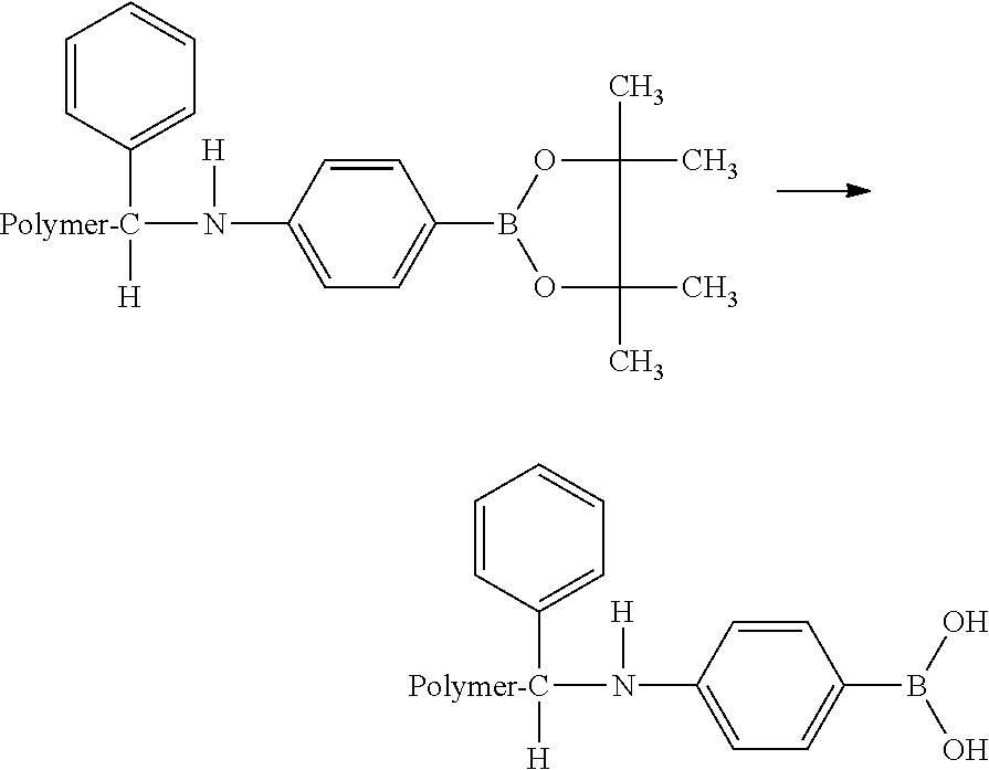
N(C1=CC=C(B2OC(C)(C)C(C)(C)O2)C=C1)([Polymer-C](C1=CC=CC=C1)[H])[H].N(C1=CC=C(B(O)O)C=C1)([Polymer-C](C1=CC=CC=C1)[H])[H]
